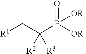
C(P([OR])(=O)[OR])(C[R1])([R2])[R3]
